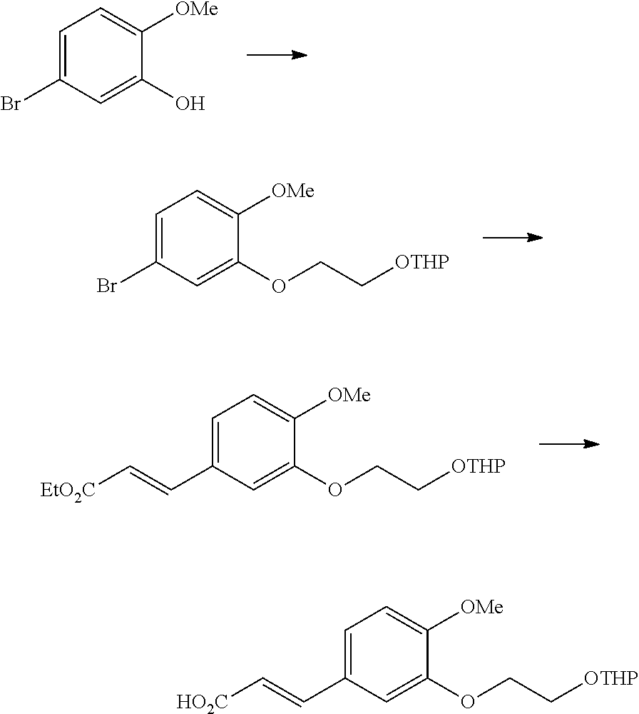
C1(Br)=CC=C([OMe])C(O)=C1.C1(Br)=CC=C([OMe])C(OCC[OTHP])=C1.C1(C=C[EtO2C])=CC=C([OMe])C(OCC[OTHP])=C1.C1(C=C[HO2C])=CC=C([OMe])C(OCC[OTHP])=C1
